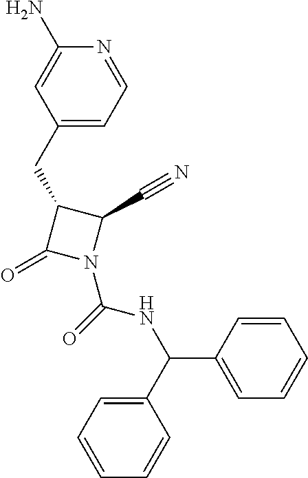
C1(N)=CC(CC2C(=O)N(C(=O)NC(C3=CC=CC=C3)C3=CC=CC=C3)C2C#N)=CC=N1
